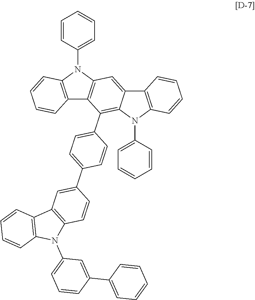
C12=C(N(C3=CC=CC=C3)C3=C1C(C1=CC=C(C4=CC5=C(C=C4)N(C4=CC=CC(C6=CC=CC=C6)=C4)C4=C5C=CC=C4)C=C1)=C1C(=C3)C3=C(N1C1=CC=CC=C1)C=CC=C3)C=CC=C2
